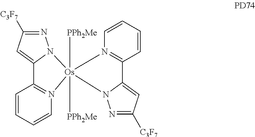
C1=CC=CN2=C1C1=CC([C3F7])=NN1[Os]21([PPh2Me])([PPh2Me])N2=C(C=CC=C2)C2=CC([C3F7])=NN12
